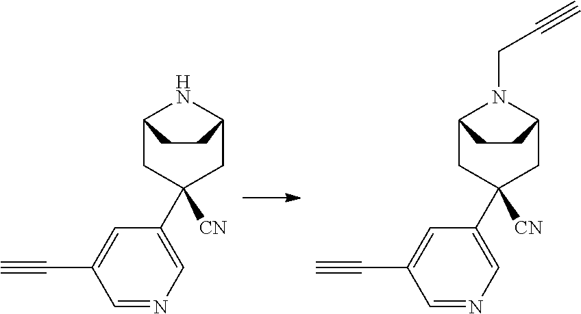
N1(CC#C)C2CC(C3=CN=CC(C#C)=C3)([CN])CC1CC2.N1C2CC(C3=CN=CC(C#C)=C3)([CN])CC1CC2
